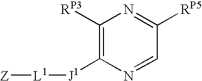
[RP3]C1=C([J1][L1][Z])N=CC([RP5])=N1
